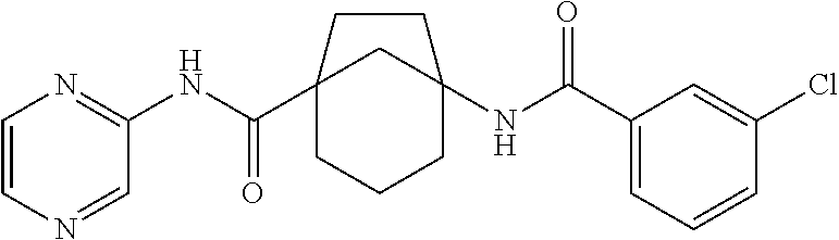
C12(C(NC3=NC=CN=C3)=O)CCCC(NC(C3=CC=CC(Cl)=C3)=O)(C1)CC2
